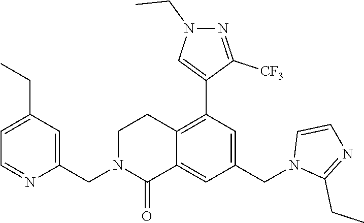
C1(CC)=CC=NC(CN2C(=O)C3=CC(CN4C(CC)=NC=C4)=CC(C4=CN(CC)N=C4[CF3])=C3CC2)=C1
